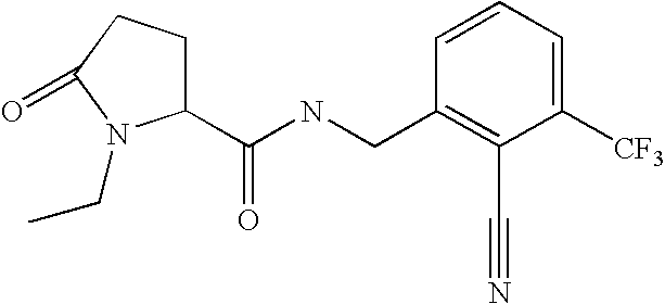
C(NCC1=C(C#N)C([CF3])=CC=C1)(=O)C1CCC(=O)N1CC
